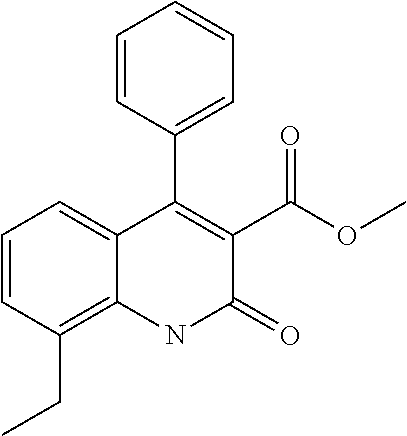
C1=CC(CC)=C2C(=C1)C(C1=CC=CC=C1)=C(C(=O)OC)C(=O)N2
